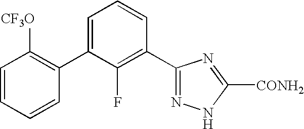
C1=CC=CC(C2=CC=CC(C3=NNC([CONH2])=N3)=C2F)=C1[CF3O]
